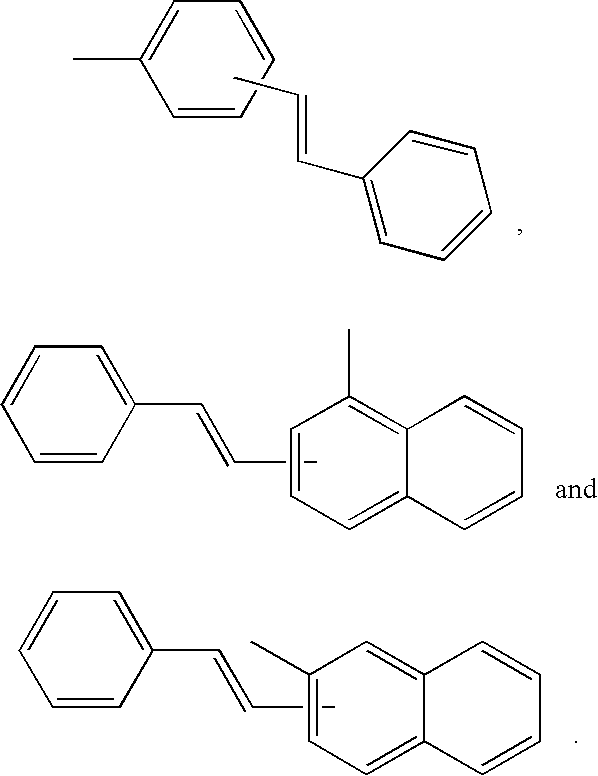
C1=CC=CC=C1C.C1(C=CC)=CC=CC=C1.C1=CC=CC(C=CC)=C1.C1=CC=C2C(=C1C)C=CC=C2.C1=CC=CC(C=CC)=C1.C1(C)=CC=C2C(=C1)C=CC=C2
